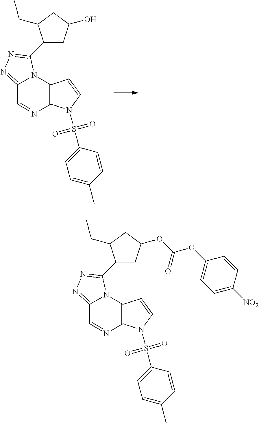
C12=NN=C(C3CC(O)CC3CC)N1C1=C(N=C2)N(S(C2=CC=C(C)C=C2)(=O)=O)C=C1.C12=NN=C(C3CC(OC(OC4=CC=C([NO2])C=C4)=O)CC3CC)N1C1=C(N=C2)N(S(C2=CC=C(C)C=C2)(=O)=O)C=C1
